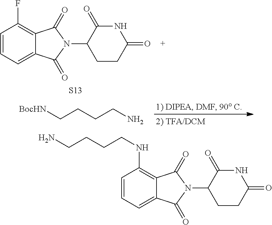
N(C1=C2C(=CC=C1)C(=O)N(C1CCC(=O)NC1=O)C2=O)CCCCN.FC1=C2C(=CC=C1)C(=O)N(C1CCC(=O)NC1=O)C2=O.[S13].[BocHN]CCCCN
